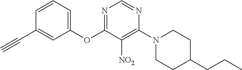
C1(OC2=NC=NC(N3CCC(CCC)CC3)=C2[NO2])=CC=CC(C#C)=C1
